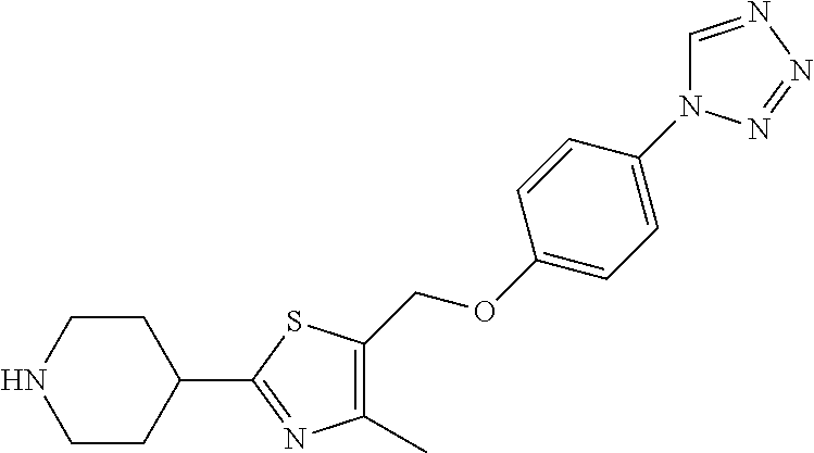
C1(OCC2=C(C)N=C(C3CCNCC3)S2)=CC=C(N2C=NN=N2)C=C1
